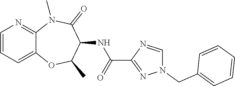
C12=CC=CN=C1N(C)C(=O)C(NC(C1=NN(CC3=CC=CC=C3)C=N1)=O)C(C)O2
